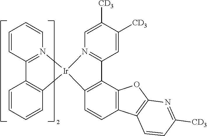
C1=CC2=N(C=C1)[Ir]1(C3=C2C=CC=C3)C2=C(C3=C(C=C2)C2=C(O3)N=C([CD3])C=C2)C2=N1C=C([CD3])C([CD3])=C2
